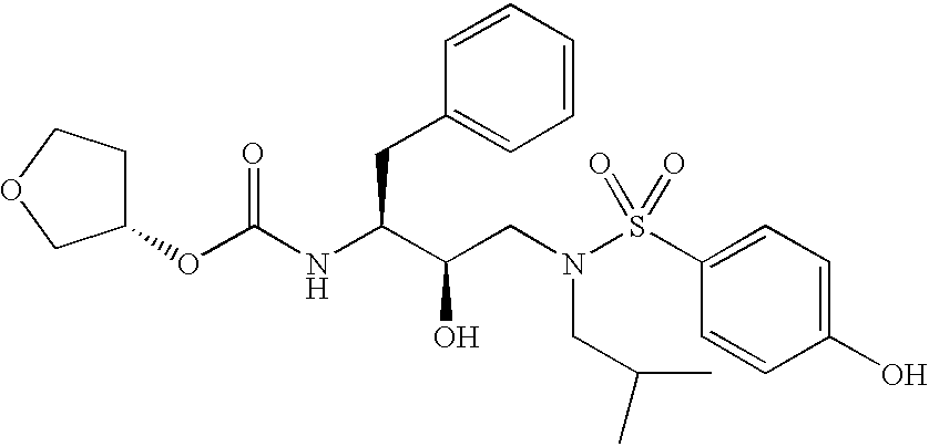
O(C(=O)NC(C(CN(S(C1=CC=C(O)C=C1)(=O)=O)CC(C)C)O)CC1=CC=CC=C1)C1CCOC1
